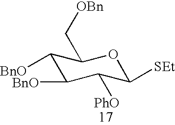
C1([BnO])C([BnO])C([PhO])C([SEt])OC1C[OBn]
